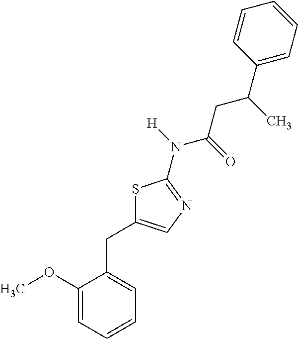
C1(OC)=CC=CC=C1CC1=CN=C(N(C(CC(C2=CC=CC=C2)C)=O)[H])S1
